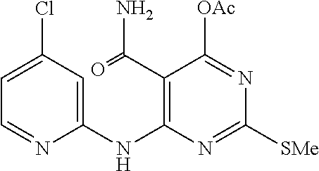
C1=C(Cl)C=C(NC2=C(C(=O)N)C([OAc])=NC([SMe])=N2)N=C1
